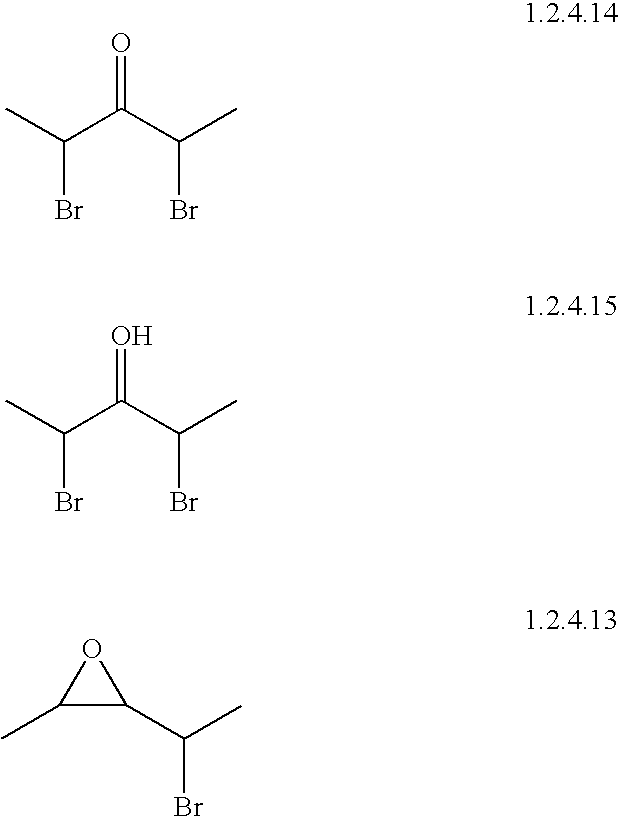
CC(C(C(C)Br)=O)Br.CC(C(C(C)Br)=O)Br.C1(C)C(C(C)Br)O1
